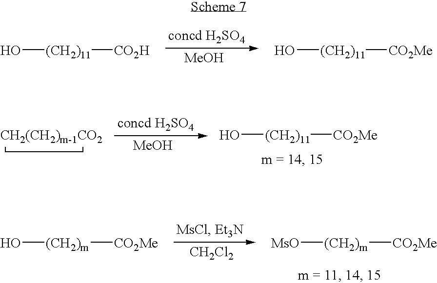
[MeOH].O[(CH2)11][CO2H].O[(CH2)11][CO2Me].[MeOH].O[(CH2)11][CO2Me].[MsO][(CH2)m][CO2Me].[CH2Cl2].O[(CH2)m][CO2Me]
